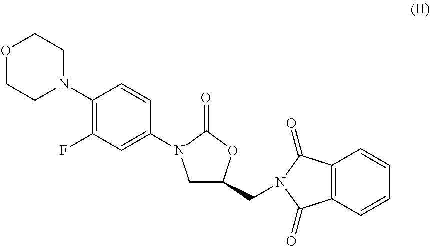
C1C(CN2C(=O)C3=C(C2=O)C=CC=C3)OC(=O)N1C1=CC(F)=C(N2CCOCC2)C=C1
